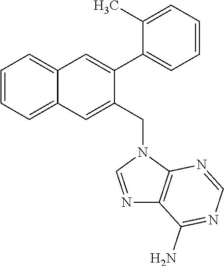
C1=CC=C2C(=C1)C=C(C1=CC=CC=C1C)C(CN1C=NC3=C1N=CN=C3N)=C2
